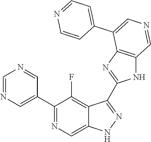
C1(C2=CN=CN=C2)=NC=C2C(=C1F)C(C1=NC3=C(N1)C=NC=C3C1=CC=NC=C1)=NN2
